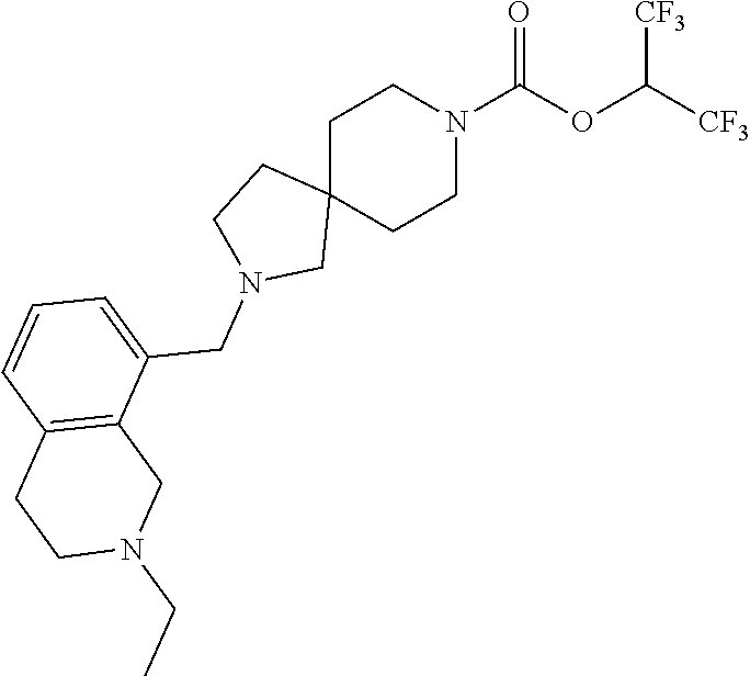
C1CN(C(OC([CF3])[CF3])=O)CCC12CN(CC1=CC=CC3=C1CN(CC)CC3)CC2
